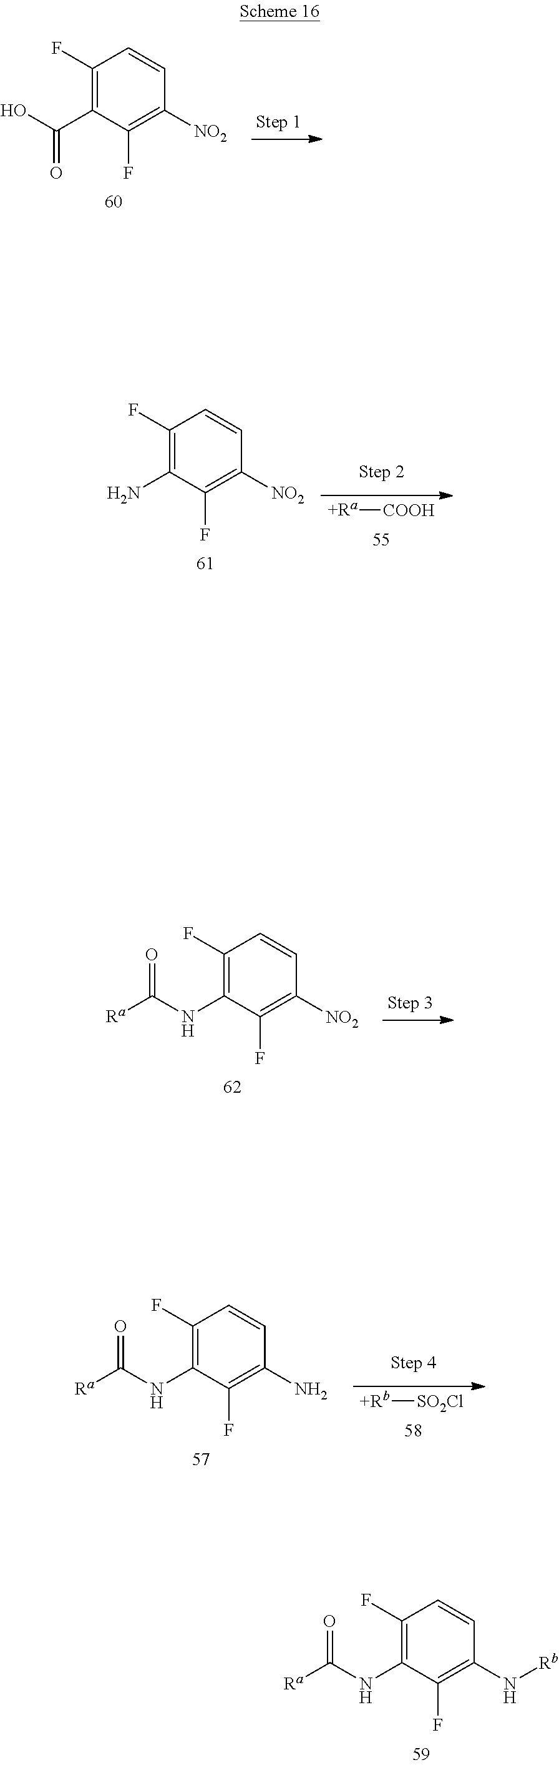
OC(C1=C(F)C=CC([NO2])=C1F)=O.[Ra][COOH].NC1=C(F)C=CC([NO2])=C1F.C(NC1=C(F)C=CC([NO2])=C1F)(=O)[Ra].[Rb][SO2Cl].C(NC1=C(F)C=CC(N)=C1F)(=O)[Ra].C(NC1=C(F)C=CC(N[Rb])=C1F)(=O)[Ra]
